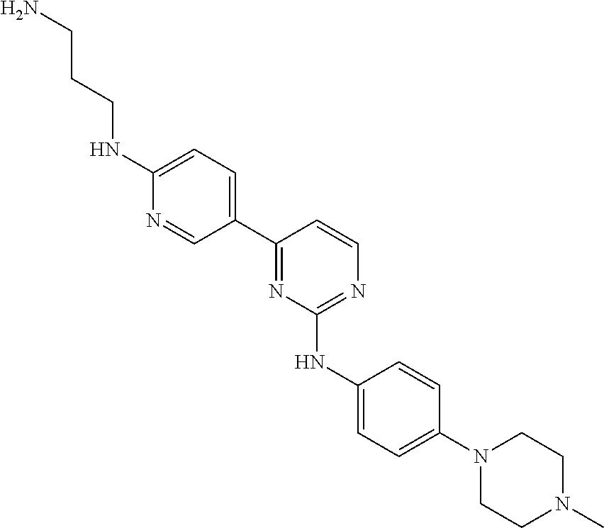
C1(C2=NC(NC3=CC=C(N4CCN(C)CC4)C=C3)=NC=C2)=CC=C(NCCCN)N=C1
